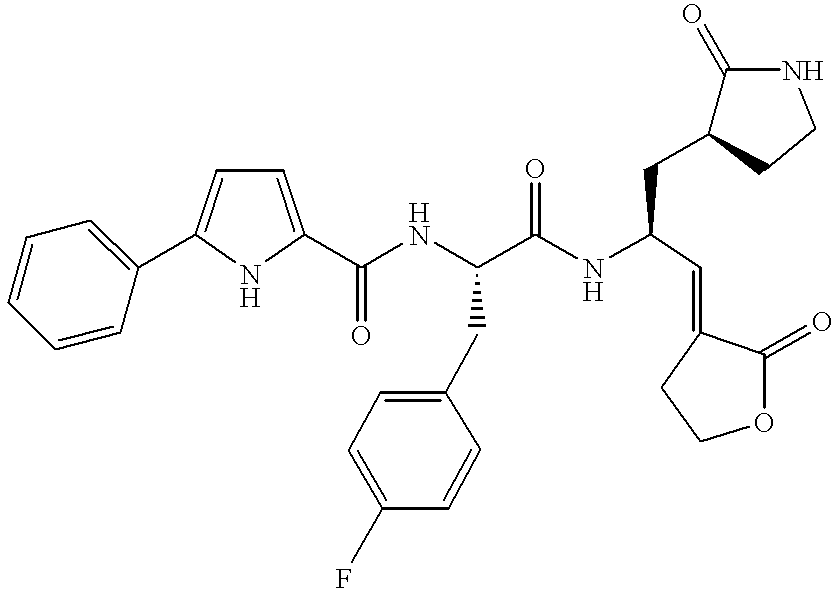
C1(C(NC(C(NC(C=C2C(=O)OCC2)CC2C(=O)NCC2)=O)CC2=CC=C(F)C=C2)=O)=CC=C(C2=CC=CC=C2)N1
